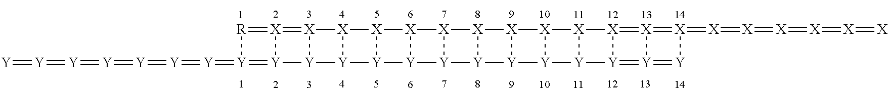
[R]1=[X]2=[X]3[X]4[X]5[X]6[X]7[X]8[X]9[X]%10[X]%11[X]%12=[X]%13=[X](=[X]=[X]=[X]=[X]=[X]=[X])[Y]=[Y]%13=[Y]%12[Y]%11[Y]%10[Y]9[Y]8[Y]7[Y]6[Y]5[Y]4[Y]3[Y]2=[Y]1=[Y]=[Y]=[Y]=[Y]=[Y]=[Y]=[Y]
